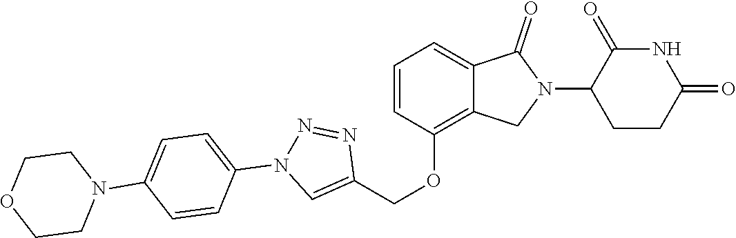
C1(OCC2=CN(C3=CC=C(N4CCOCC4)C=C3)N=N2)=C2C(=CC=C1)C(=O)N(C1CCC(=O)NC1=O)C2
